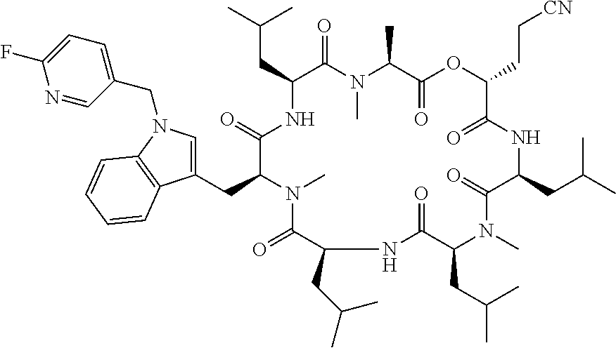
C(C1C(=O)N(C)C(C)C(=O)OC(CC[CN])C(=O)NC(CC(C)C)C(=O)N(C)C(CC(C)C)C(=O)NC(CC(C)C)C(=O)N(C)C(CC2=CN(CC3=CC=C(F)N=C3)C3=C2C=CC=C3)C(=O)N1)C(C)C
